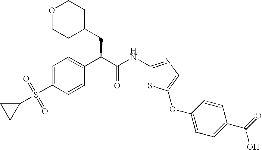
C1=C(S(C2CC2)(=O)=O)C=CC(C(C(=O)NC2=NC=C(OC3=CC=C(C(=O)O)C=C3)S2)CC2CCOCC2)=C1
